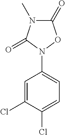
C1=C(Cl)C(Cl)=CC=C1N1C(=O)N(C)C(=O)O1
